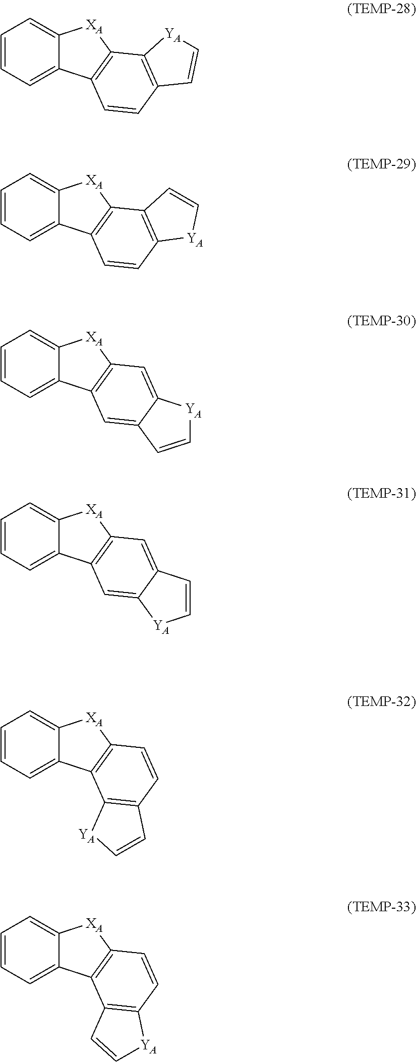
C1=CC2=C(C3=C1C=C[YA]3)[XA]C1=CC=CC=C21.C1=CC2=C(C3=C1[YA]C=C3)[XA]C1=CC=CC=C21.C12=CC3=C(C=C1[YA]C=C2)[XA]C1=CC=CC=C31.C12=CC3=C(C=C1C=C[YA]2)[XA]C1=CC=CC=C31.C12=C(C3=C(C=C1)[XA]C1=CC=CC=C31)[YA]C=C2.C12=C(C3=C(C=C1)[XA]C1=CC=CC=C31)C=C[YA]2
